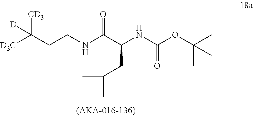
[D3C]C(CCNC(C(NC(OC(C)(C)C)=O)CC(C)C)=O)([CD3])[D]
